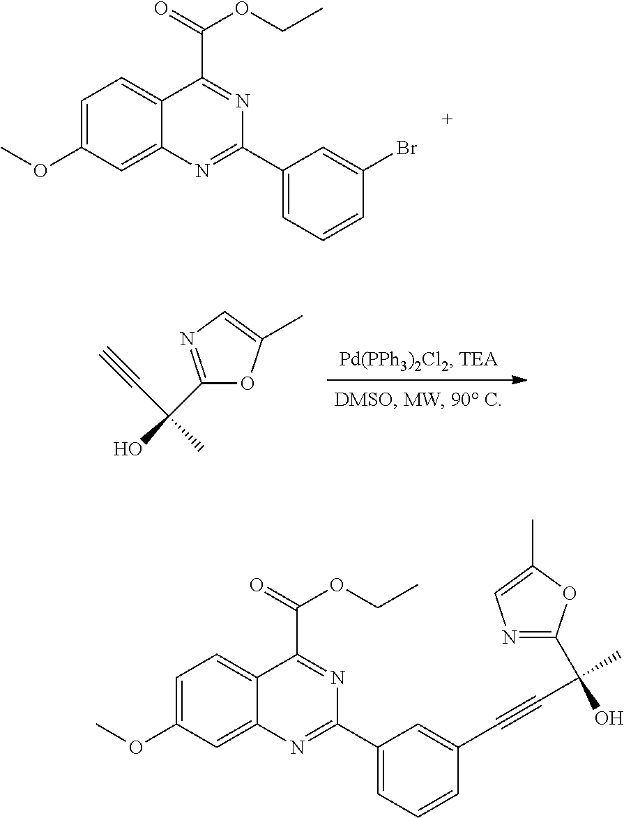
C1=C(OC)C=C2C(=C1)C(C(=O)OCC)=NC(C1=CC=CC(C#CC(C)(O)C3=NC=C(C)O3)=C1)=N2.C1=C(OC)C=C2C(=C1)C(C(=O)OCC)=NC(C1=CC=CC(Br)=C1)=N2.C1(C(C#C)(O)C)=NC=C(C)O1
